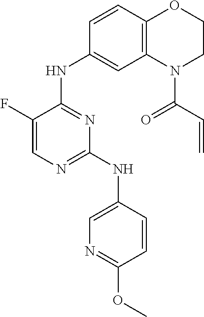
C1(F)=CN=C(NC2=CN=C(OC)C=C2)N=C1NC1=CC2=C(C=C1)OCCN2C(=O)C=C
